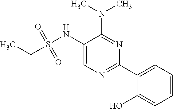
N(C1=CN=C(C2=CC=CC=C2O)N=C1N(C)C)S(CC)(=O)=O
